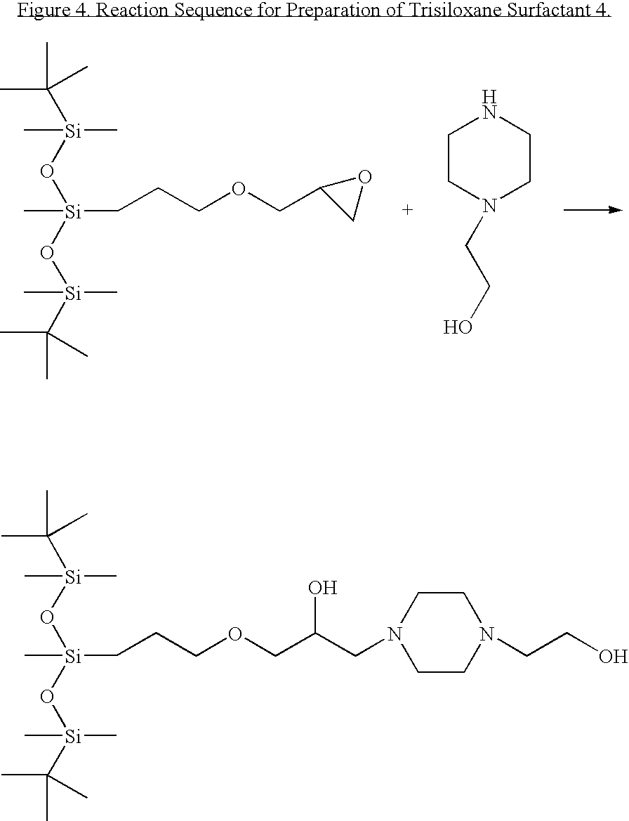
CC([Si](O[Si](O[Si](C(C)(C)C)(C)C)(CCCOCC1CO1)C)(C)C)(C)C.C1CN(CCO)CCN1.CC([Si](O[Si](O[Si](C(C)(C)C)(C)C)(CCCOCC(CN1CCN(CCO)CC1)O)C)(C)C)(C)C
